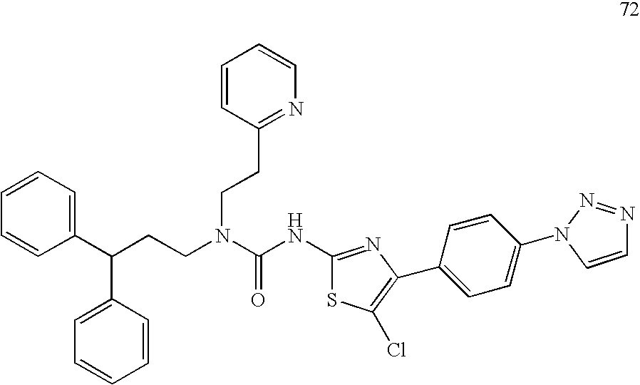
C1(C(CCN(C(NC2=NC(C3=CC=C(N4N=NC=C4)C=C3)=C(Cl)S2)=O)CCC2=NC=CC=C2)C2=CC=CC=C2)=CC=CC=C1
